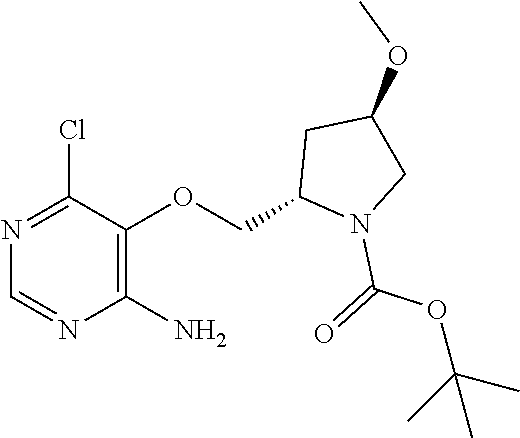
ClC1=NC=NC(N)=C1OCC1N(C(=O)OC(C)(C)C)CC(OC)C1
